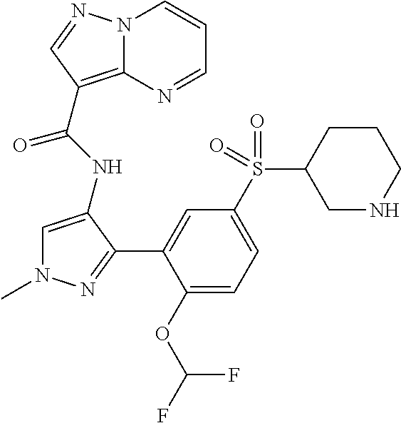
N12C(=C(C(NC3=CN(C)N=C3C3=CC(S(C4CNCCC4)(=O)=O)=CC=C3OC(F)F)=O)C=N1)N=CC=C2
